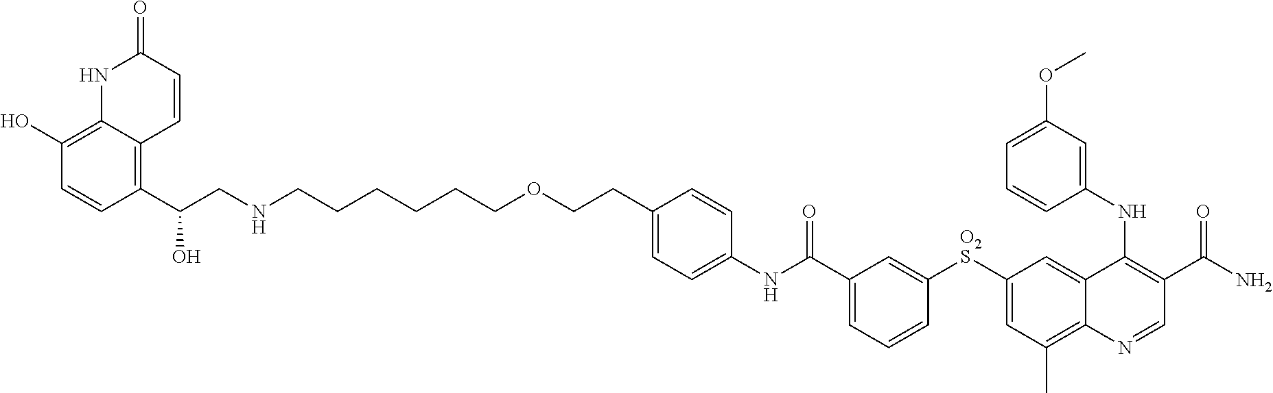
C1(C(CNCCCCCCOCCC2=CC=C(NC(C3=CC=CC([O2S]C4=CC(C)=C5C(=C4)C(NC4=CC(OC)=CC=C4)=C(C(=O)N)C=N5)=C3)=O)C=C2)O)=C2C(=C(O)C=C1)NC(=O)C=C2
